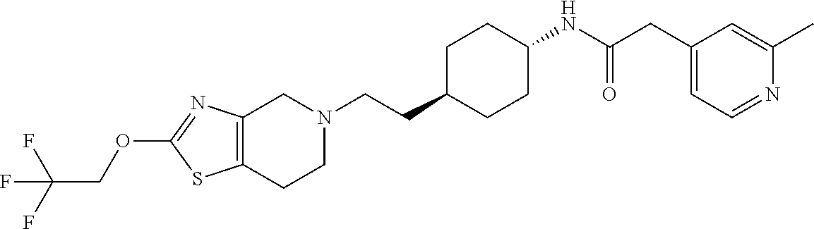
C12=C(CCN(CCC3CCC(NC(CC4=CC=NC(C)=C4)=O)CC3)C1)SC(OCC(F)(F)F)=N2
